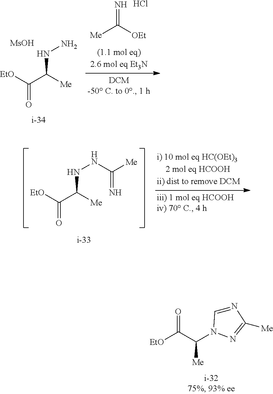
C(=O)([EtO])C([Me])NN.[MsOH].N=C([OEt])[Me].Cl.C(=O)([EtO])C([Me])NNC([Me])=N.C([Me])(C([EtO])=O)N1C=NC([Me])=N1
